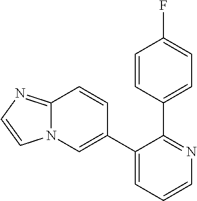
C12=NC=CN1C=C(C1=CC=CN=C1C1=CC=C(F)C=C1)C=C2
